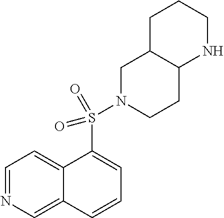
C1=NC=C2C(=C1)C(S(=O)(=O)N1CC3C(CC1)NCCC3)=CC=C2
